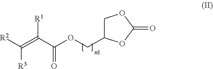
C1C(COC(C(=C([R2])[R3])[R1])=O)OC(=O)O1
